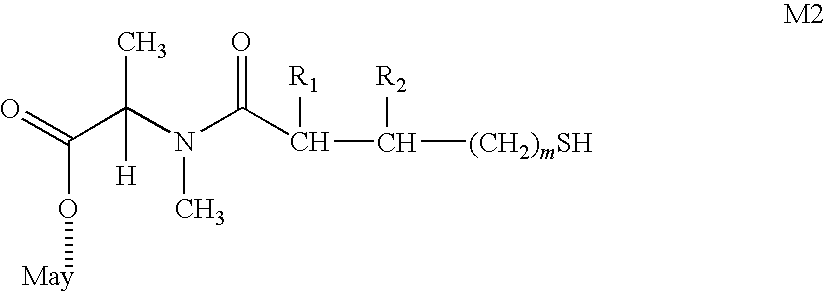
C(C(N(C(C(C([(CH2)mSH])[R2])[R1])=O)C)(C)[H])(=O)O[May]
